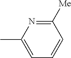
C1([Me])=NC(C)=CC=C1
